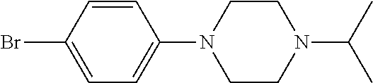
C1CN(C2=CC=C(Br)C=C2)CCN1C(C)C
